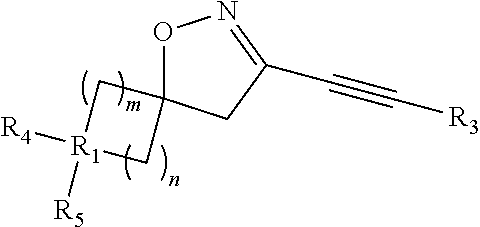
C1[R1]([R4])([R5])CC12ON=C(C#C[R3])C2
